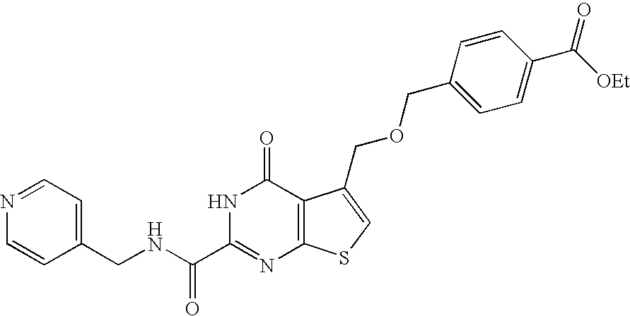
C1(CNC(C2=NC3=C(C(=O)N2)C(COCC2=CC=C(C([OEt])=O)C=C2)=CS3)=O)=CC=NC=C1
